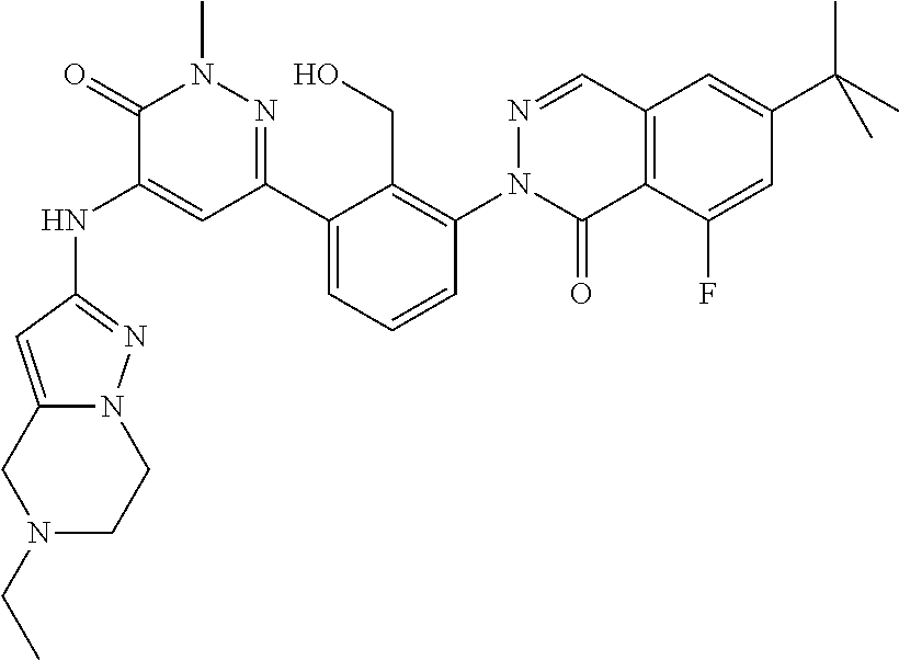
N(C1=CC(C2=CC=CC(N3C(=O)C4=C(C=N3)C=C(C(C)(C)C)C=C4F)=C2CO)=NN(C)C1=O)C1=NN2C(=C1)CN(CC)CC2
